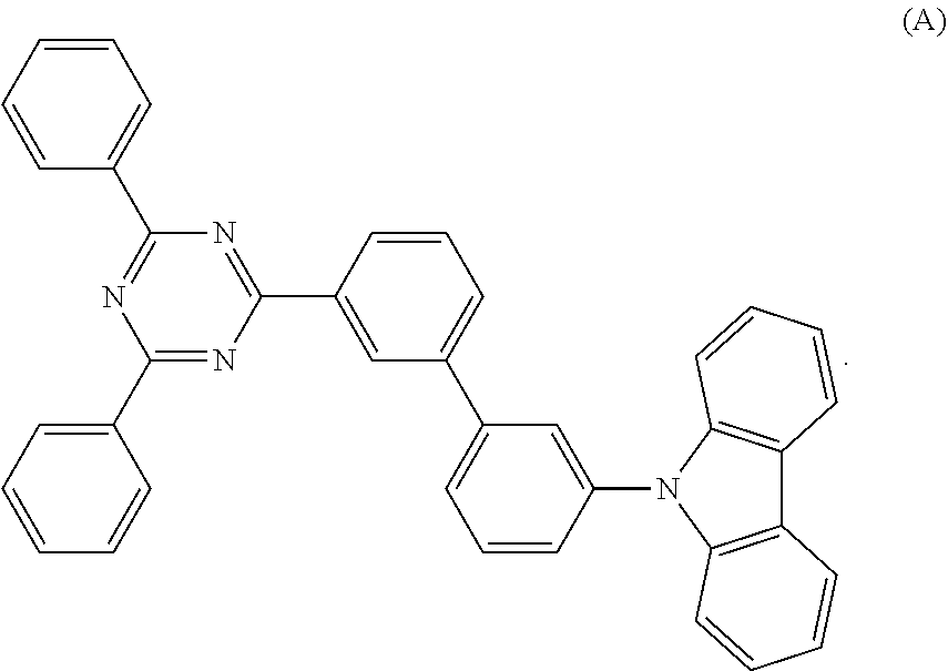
C1(C2=CC=CC=C2)=NC(C2=CC(C3=CC=CC(N4C5=C(C6=C4C=CC=C6)C=CC=C5)=C3)=CC=C2)=NC(C2=CC=CC=C2)=N1
